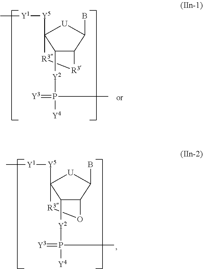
C1([Y2]P([Y4])(C)=[Y3])C2C(B)[U]C1([Y5][Y1]C)[R3][R3]2.C1([Y2]P([Y4])(C)=[Y3])C2C(B)[U]C1([Y5][Y1]C)[R3]O2
